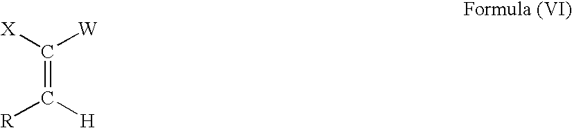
C(=C([H])[R])([X])[W]
